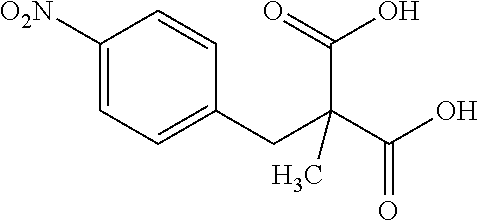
[O2N]C1=CC=C(CC(C(O)=O)(C(=O)O)C)C=C1
